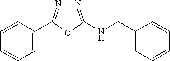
C1=C(C2=NN=C(NCC3=CC=CC=C3)O2)C=CC=C1
